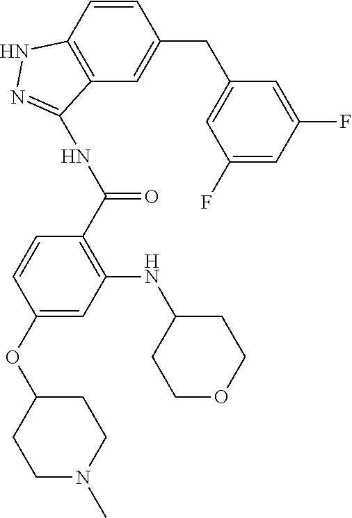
C1=CC2=C(C=C1CC1=CC(F)=CC(F)=C1)C(NC(C1=C(NC3CCOCC3)C=C(OC3CCN(C)CC3)C=C1)=O)=NN2
